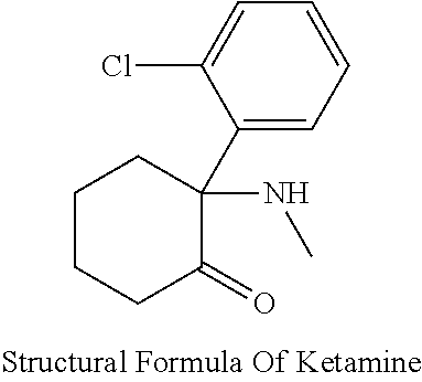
C1=CC=C(Cl)C(C2(NC)CCCCC2=O)=C1
